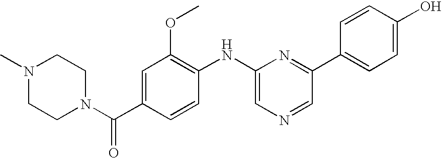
N1(C)CCN(C(C2=CC(OC)=C(NC3=CN=CC(C4=CC=C(O)C=C4)=N3)C=C2)=O)CC1
